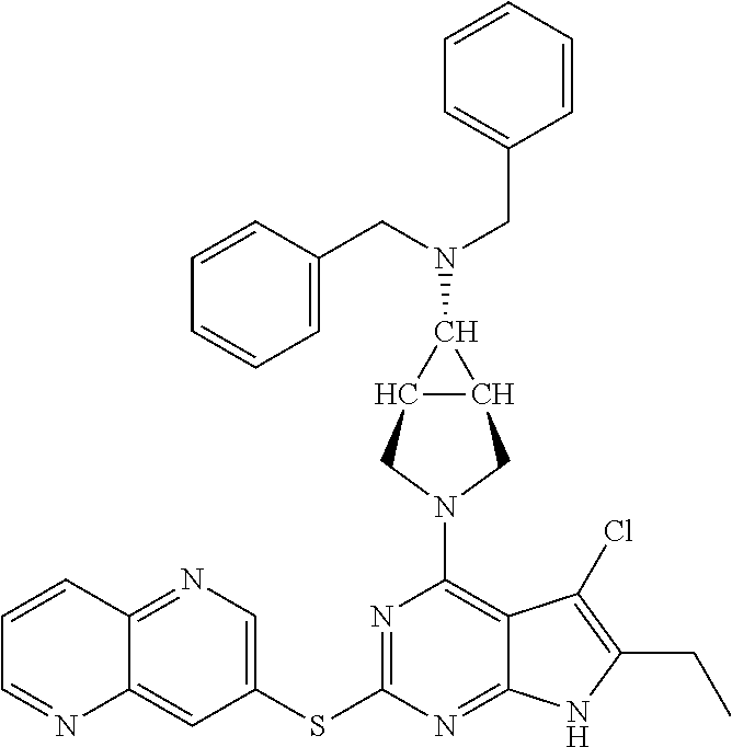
C1(SC2=NC(N3CC4C(C3)C4N(CC3=CC=CC=C3)CC3=CC=CC=C3)=C3C(=N2)NC(CC)=C3Cl)=CN=C2C(=C1)N=CC=C2
